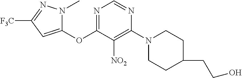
O(C1=NC=NC(N2CCC(CCO)CC2)=C1[NO2])C1=CC([F3C])=NN1C
